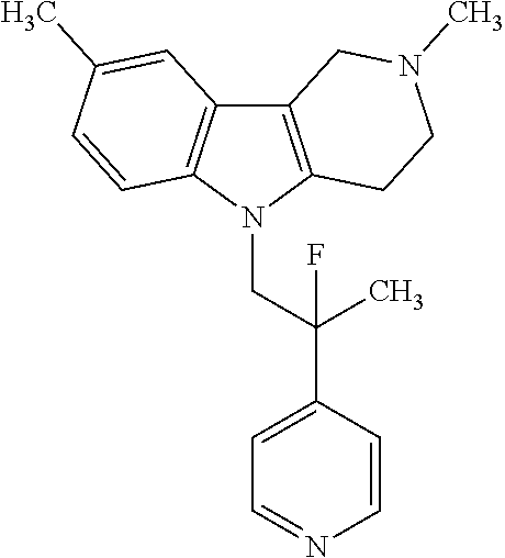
C12=C(N(CC(C3=CC=NC=C3)(C)F)C3=C1C=C(C)C=C3)CCN(C)C2
